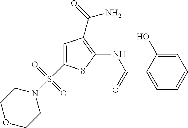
C1(NC(C2=CC=CC=C2O)=O)=C(C(=O)N)C=C(S(N2CCOCC2)(=O)=O)S1
